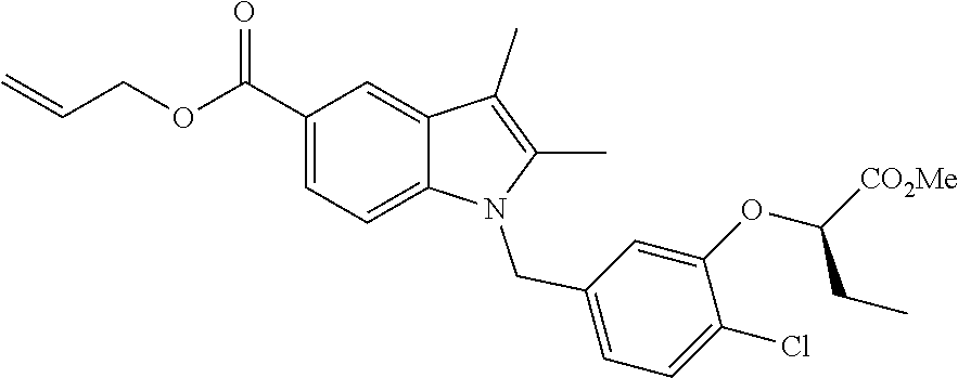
C(COC(C1=CC=C2C(=C1)C(C)=C(C)N2CC1=CC=C(Cl)C(OC([CO2Me])CC)=C1)=O)=C
